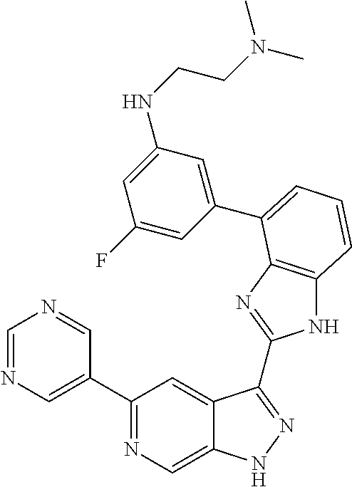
C1=NC=C(C2=NC=C3C(=C2)C(C2=NC4=C(N2)C=CC=C4C2=CC(NCCN(C)C)=CC(F)=C2)=NN3)C=N1
